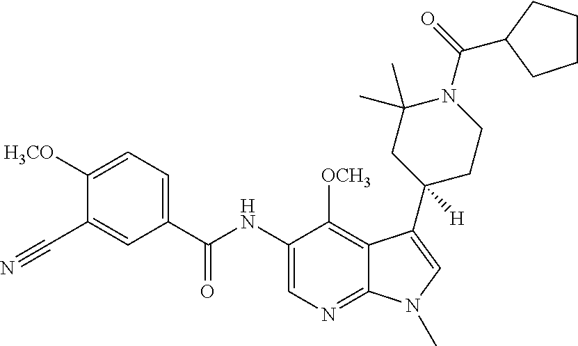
C1([H3CO])=CC=C(C(NC2=CN=C3C(=C2[OCH3])C(C2([H])CCN(C(=O)C4CCCC4)C(C)(C)C2)=CN3C)=O)C=C1C#N
